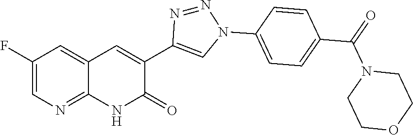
C1(F)=CN=C2C(=C1)C=C(C1=CN(C3=CC=C(C(=O)N4CCOCC4)C=C3)N=N1)C(=O)N2
